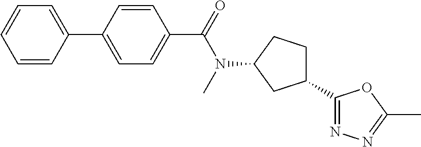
C1(C2=CC=C(C(N(C)C3CC(C4=NN=C(C)O4)CC3)=O)C=C2)=CC=CC=C1
